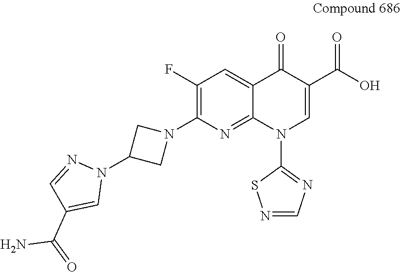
C1(F)=C(N2CC(N3N=CC(C(=O)N)=C3)C2)N=C2C(=C1)C(=O)C(C(O)=O)=CN2C1=NC=NS1
